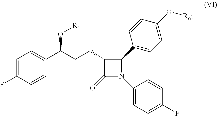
C1=C(F)C=CC(C(CCC2C(=O)N(C3=CC=C(F)C=C3)C2C2=CC=C(O[R6])C=C2)O[R1])=C1
